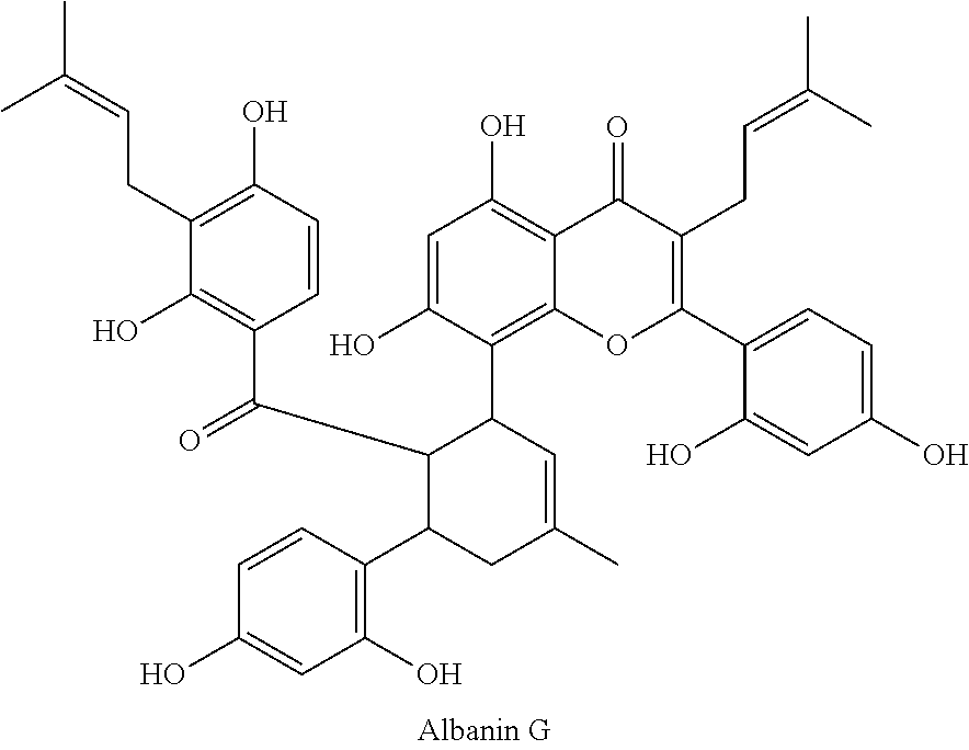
C12=C(O)C=C(O)C(C3C(C(=O)C4=C(O)C(CC=C(C)C)=C(O)C=C4)C(C4=C(O)C=C(O)C=C4)CC(C)=C3)=C1OC(C1=CC=C(O)C=C1O)=C(CC=C(C)C)C2=O
